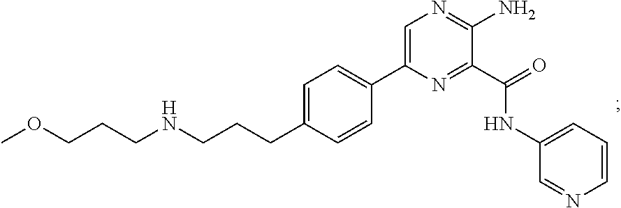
C1=C(C2=CC=C(CCCNCCCOC)C=C2)N=C(C(=O)NC2=CC=CN=C2)C(N)=N1
